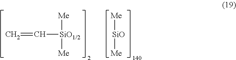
C=C[SiO1/2]([Me])[Me].[SiO]([Me])[Me]
